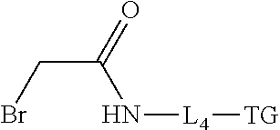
BrCC(N[L4][TG])=O
